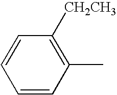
C1=CC=CC(C)=C1[CH2CH3]
